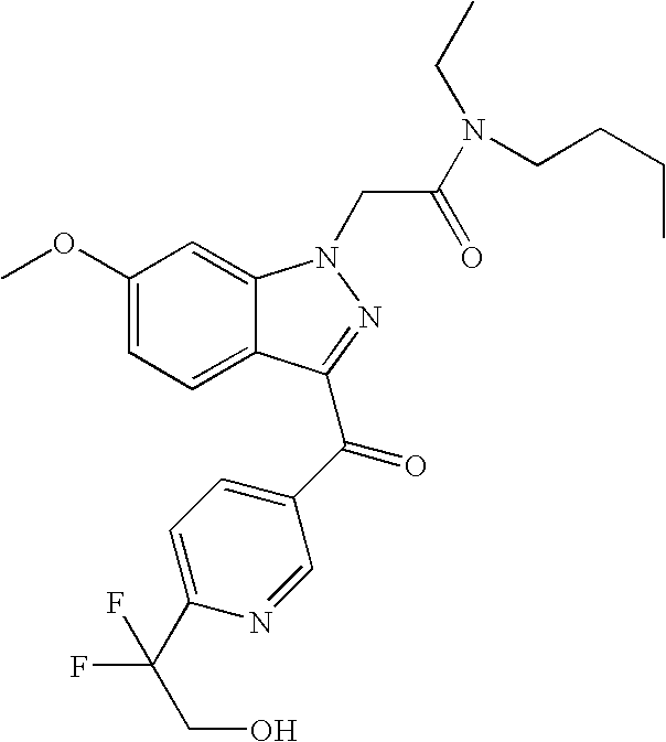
C1(OC)=CC=C2C(=C1)N(CC(N(CC)CCCC)=O)N=C2C(C1=CC=C(C(CO)(F)F)N=C1)=O
